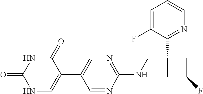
C1=NC(NCC2(C3=NC=CC=C3F)CC(F)C2)=NC=C1C1=CNC(=O)NC1=O
